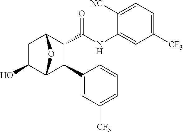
C1C(O)C2C(C3=CC([CF3])=CC=C3)C(C(NC3=CC([CF3])=CC=C3[NC])=O)C1O2
